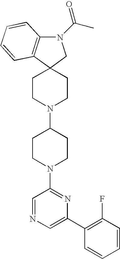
N1(C(C)=O)C2=C(C3(C1)CCN(C1CCN(C4=NC(C5=C(F)C=CC=C5)=CN=C4)CC1)CC3)C=CC=C2
